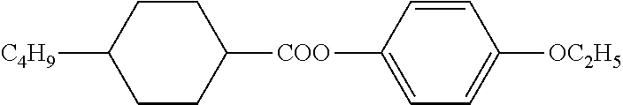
[C4H9]C1CCC([COO]C2=CC=C([OC2H5])C=C2)CC1
